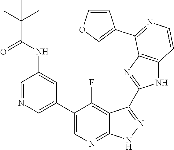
C1=NC=C(C2=CN=C3C(=C2F)C(C2=NC4=C(N2)C=CN=C4C2=COC=C2)=N[N H]3)C=C1NC(C(C)(C)C)=O
